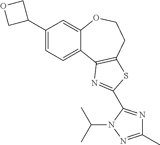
C1(C2COC2)=CC=C2C(=C1)OCCC1=C2N=C(C2=NC(C)=NN2C(C)C)S1
